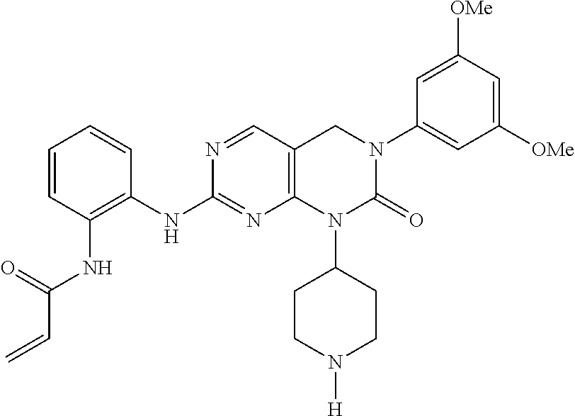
C1(NC2=NC3=C(C=N2)CN(C2=CC([OMe])=CC([OMe])=C2)C(=O)N3C2CCN([H])CC2)=C(NC(C=C)=O)C=CC=C1
